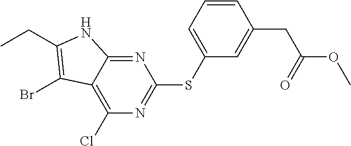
N1=C2C(=C(Cl)N=C1SC1=CC=CC(CC(=O)OC)=C1)C(Br)=C(CC)N2
